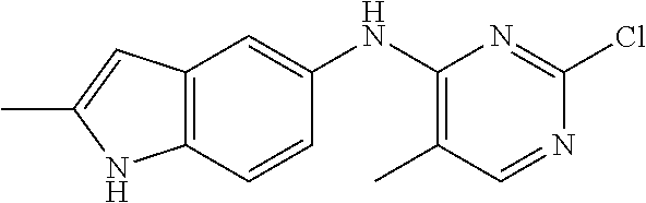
C12=C(C=CC(NC3=C(C)C=NC(Cl)=N3)=C1)NC(C)=C2
